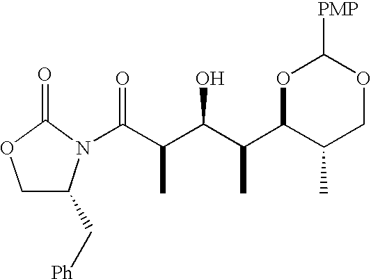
C(C(C(C1C(C)COC([PMP])O1)C)O)(C(=O)N1C(C[Ph])COC1=O)C
